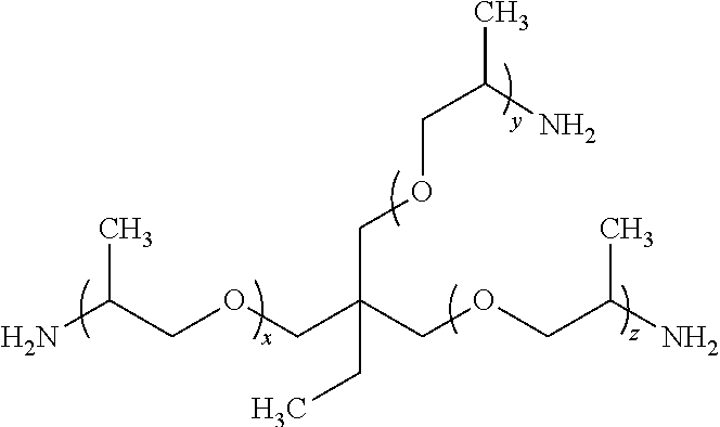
NC(COCC(COCC(N)C)(COCC(C)N)CC)C
